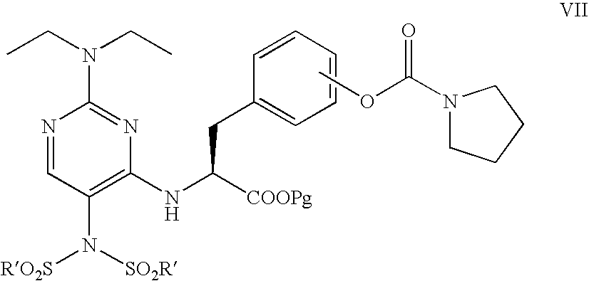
N1=CC(N([SO2R])[RO2S])=C(NC([COOPg])CC2=CC=CC=C2)N=C1N(CC)CC.COC(N1CCCC1)=O
